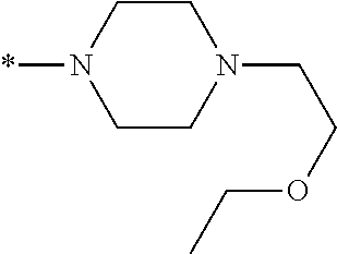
C1CN(CCOCC)CCN1*
